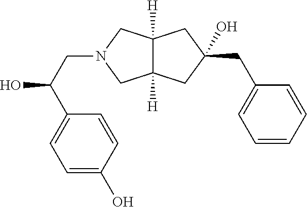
OC(C1=CC=C(O)C=C1)CN1CC2([H])C([H])(C1)CC(O)(CC1=CC=CC=C1)C2
